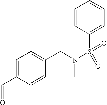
C1=C(C=O)C=CC(CN(S(=O)(C2=CC=CC=C2)=O)C)=C1
